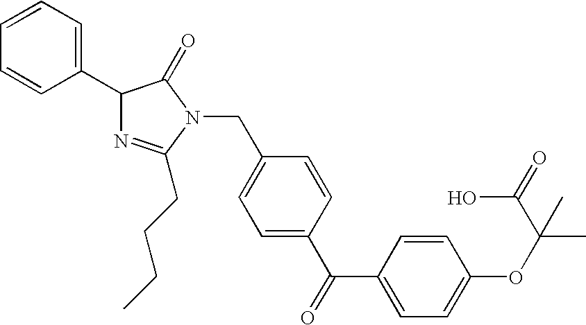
C1(C2=CC=CC=C2)N=C(CCCC)N(CC2=CC=C(C(C3=CC=C(OC(C)(C(O)=O)C)C=C3)=O)C=C2)C1=O
